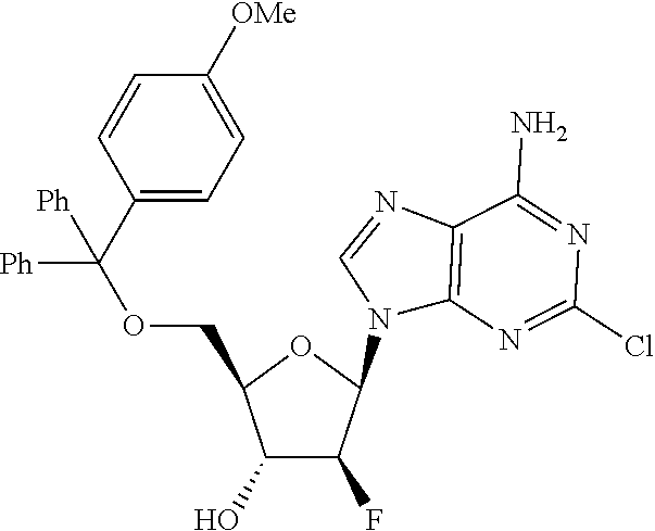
C1(O)C(F)C(N2C3=C(N=C2)C(N)=NC(Cl)=N3)OC1COC([Ph])([Ph])C1=CC=C([OMe])C=C1
